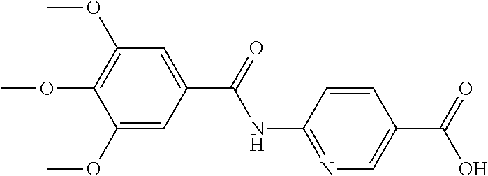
N1=C(NC(=O)C2=CC(OC)=C(OC)C(OC)=C2)C=CC(C(=O)O)=C1
